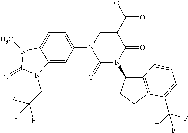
C1(=O)N(C2C3=C(CC2)C(C(F)(F)F)=CC=C3)C(=O)C(C(=O)O)=CN1C1=CC=C2C(=C1)N(CC(F)(F)F)C(=O)N2C
